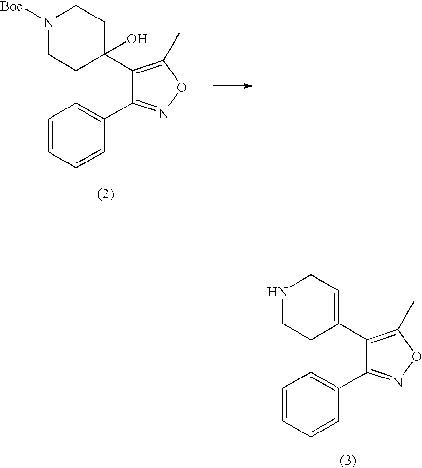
C1(C2=C(C)ON=C2C2=CC=CC=C2)(O)CCN([Boc])CC1.C1NCCC(C2=C(C)ON=C2C2=CC=CC=C2)=C1
